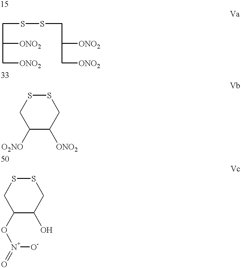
C(SSCC([ONO2])C[ONO2])C([ONO2])C[ONO2].C1([O2NO])C([ONO2])CSSC1.C1(O[N+]([O-])=O)C(O)CSSC1
